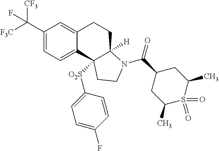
C1(C([CF3])([F3C])F)=CC=C2C(=C1)CCC1([H])C2([O2S]C2=CC=C(F)C=C2)CCN1C(C1CC(C)S(=O)(=O)C(C)C1)=O
